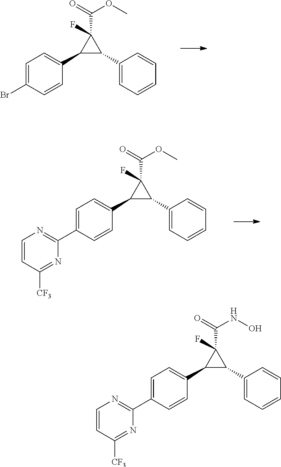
C1(C2C(C3=CC=C(Br)C=C3)C2(C(=O)OC)F)=CC=CC=C1.C1(C2C(C3=CC=C(C4=NC=CC([CF3])=N4)C=C3)C2(C(=O)OC)F)=CC=CC=C1.C1(C2C(C3=CC=C(C4=NC=CC([CF3])=N4)C=C3)C2(C(=O)NO)F)=CC=CC=C1
